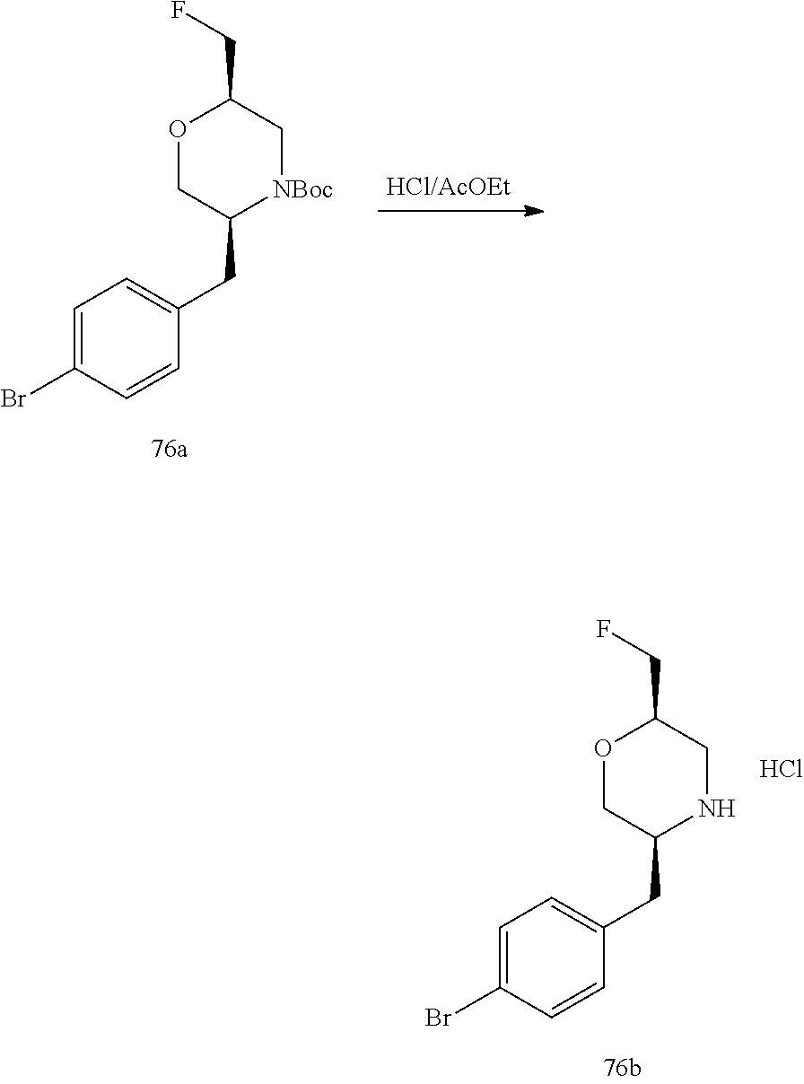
C1=C(Br)C=CC(CC2[NBoc]CC(CF)OC2)=C1.C1=C(Br)C=CC(CC2NCC(CF)OC2)=C1.Cl
